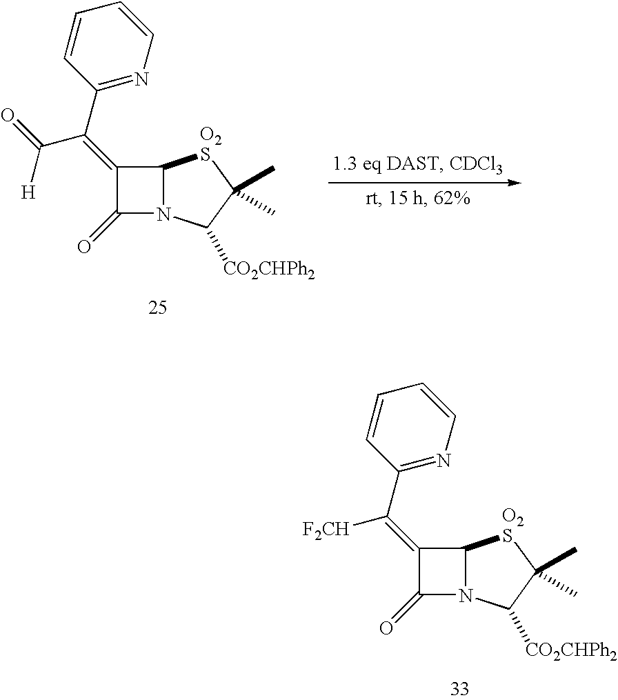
C1=CC(C(=C2C(=O)N3C2[O2S]C(C)(C)C3[CO2CHPh2])C(=O)[H])=NC=C1.C1=CC(C(=C2C(=O)N3C2[O2S]C(C)(C)C3[CO2CHPh2])[F2CH])=NC=C1
